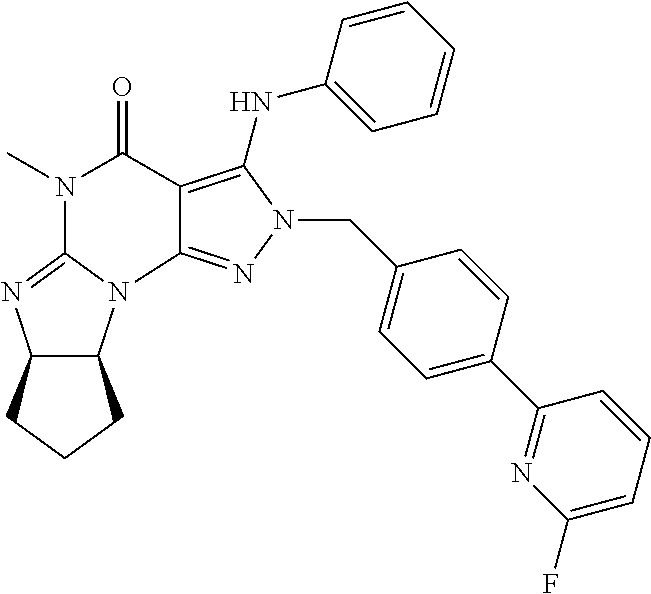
C12C(N3C(=N1)N(C)C(=O)C1=C(NC4=CC=CC=C4)N(CC4=CC=C(C5=NC(F)=CC=C5)C=C4)N=C31)CCC2
